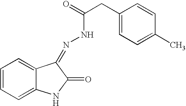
C12=CC=CC=C1NC(=O)C2=NNC(=O)CC1=CC=C(C)C=C1
